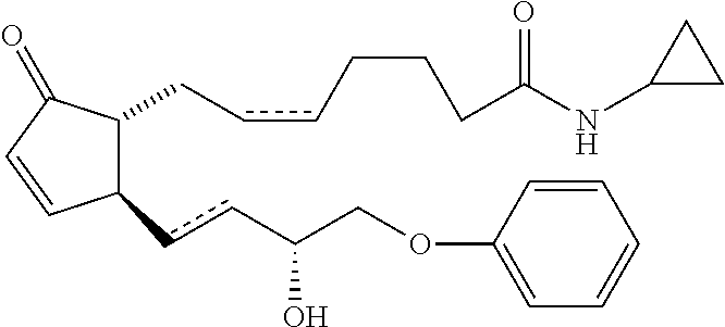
C1(ccC(COC2=CC=CC=C2)O)C(CccCCCC(NC2CC2)=O)C(=O)C=C1
